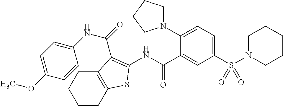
C1CC2=C(CC1)C(C(=O)NC1=CC=C(OC)C=C1)=C(NC(C1=CC(S(N3CCCCC3)(=O)=O)=CC=C1N1CCCC1)=O)S2
